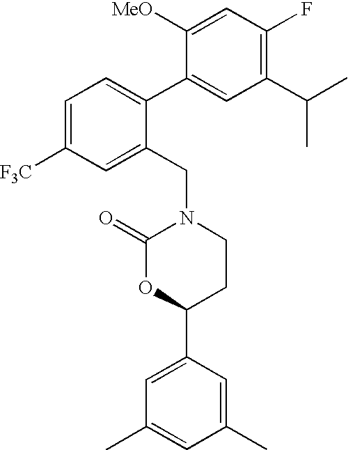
C1=C([F3C])C=C(CN2C(=O)OC(C3=CC(C)=CC(C)=C3)CC2)C(C2=CC(C(C)C)=C(F)C=C2[MeO])=C1
